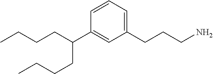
C1(C(CCCC)CCCC)=CC(CCCN)=CC=C1
